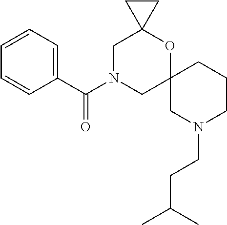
C1N(C(C2=CC=CC=C2)=O)CC2(OC13CC3)CN(CCC(C)C)CCC2
